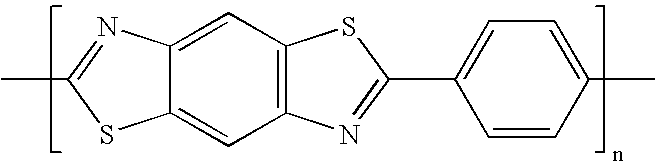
C12=CC3=C(C=C1SC(C)=N2)N=C(C1=CC=C(C)C=C1)S3
